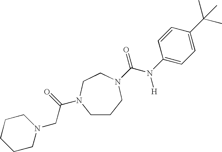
C1CCN(C(=O)N([H])C2=CC=C(C(C)(C)C)C=C2)CCN1C(=O)CN1CCCCC1
